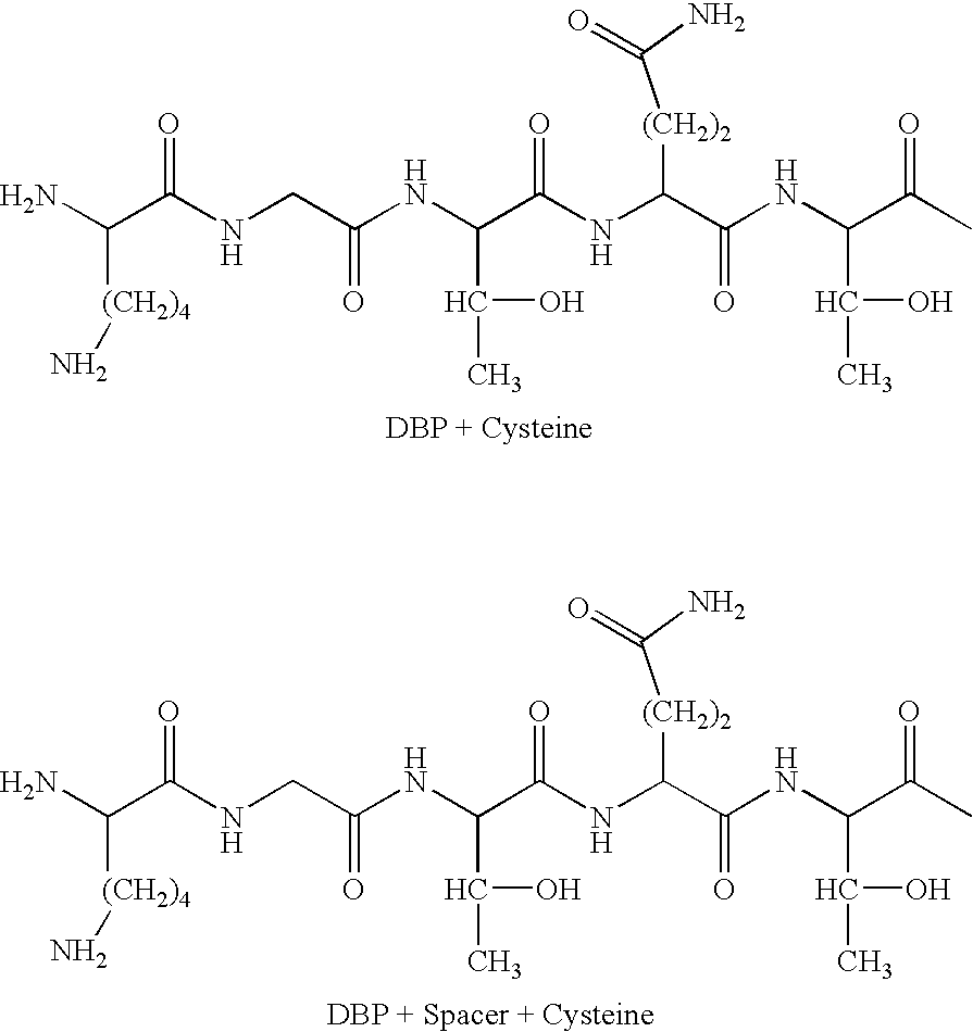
NC(C(NCC(NC(C(NC(C(NC(C(C)=O)C(O)C)=O)[(CH2)2]C(N)=O)=O)C(O)C)=O)=O)[(CH2)4]N.NC(C(NCC(NC(C(NC(C(NC(C(C)=O)C(O)C)=O)[(CH2)2]C(N)=O)=O)C(O)C)=O)=O)[(CH2)4]N
